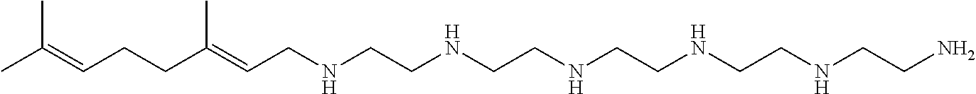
CC(=CCCC(=CCNCCNCCNCCNCCNCCN)C)C
